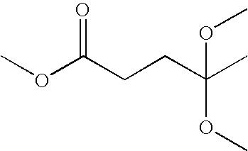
COC(CCC(C)(OC)OC)=O
